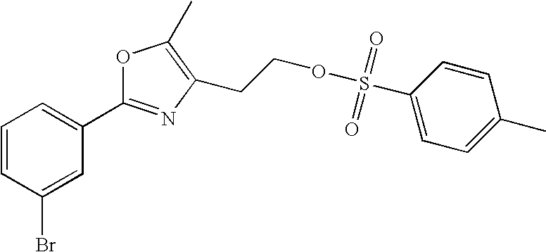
C1=CC(Br)=CC(C2=NC(CCOS(C3=CC=C(C)C=C3)(=O)=O)=C(C)O2)=C1
